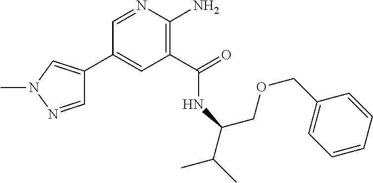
C1(C2=CN(C)N=C2)=CC(C(=O)NC(COCC2=CC=CC=C2)C(C)C)=C(N)N=C1
